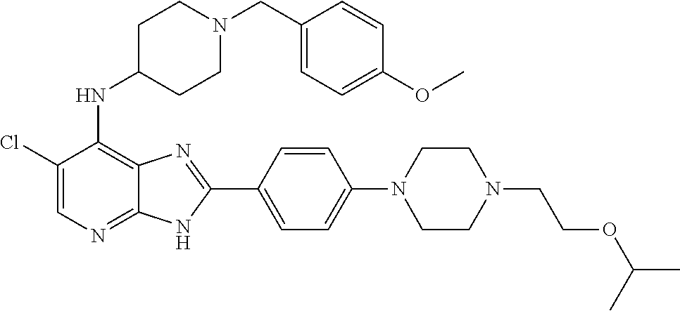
C1(Cl)=CN=C2C(=C1NC1CCN(CC3=CC=C(OC)C=C3)CC1)N=C(C1=CC=C(N3CCN(CCOC(C)C)CC3)C=C1)N2
